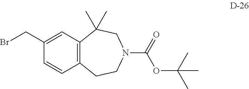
C1=C(CBr)C=CC2=C1C(C)(C)CN(C(OC(C)(C)C)=O)CC2
